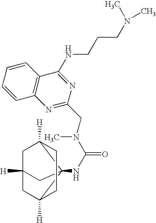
C1=CC2=C(C=C1)C(NCCCN(C)C)=NC(CN(C)C(NC13C4([H])CC([H])(C1)CC3([H])CC4)=O)=N2
